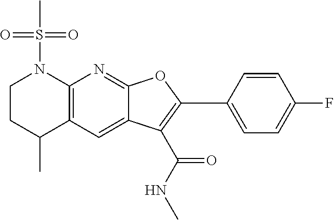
C12=C(C=C3C(=N1)OC(C1=CC=C(F)C=C1)=C3C(=O)NC)C(C)CCN2S(C)(=O)=O
